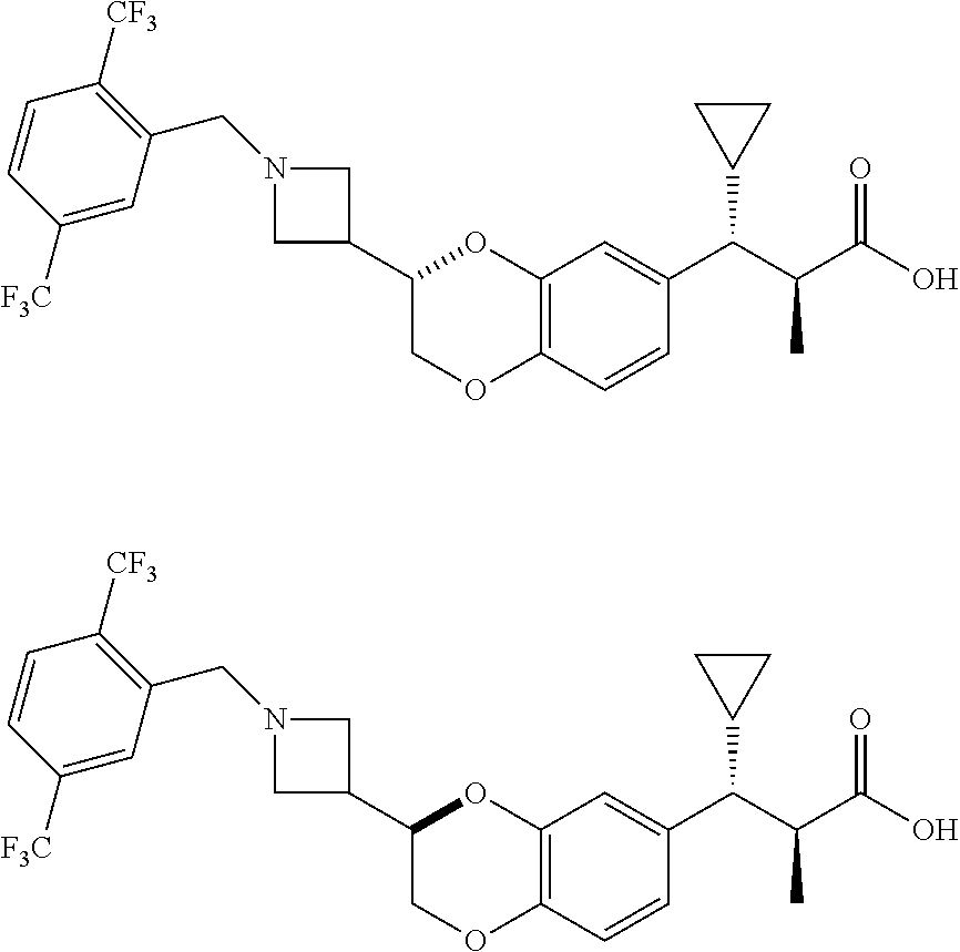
C1(C2COC3=C(O2)C=C(C(C(C(O)=O)C)C2CC2)C=C3)CN(CC2=C([CF3])C=CC([F3C])=C2)C1.C1(C2COC3=C(O2)C=C(C(C(C(O)=O)C)C2CC2)C=C3)CN(CC2=C([CF3])C=CC([F3C])=C2)C1
